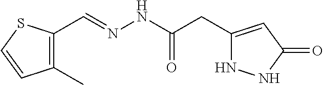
C1(C)=C(C=NNC(CC2=CC(=O)NN2)=O)SC=C1
